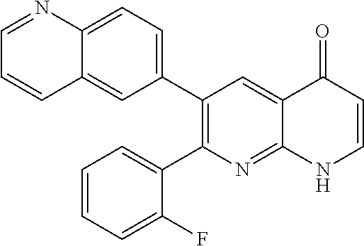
C12=CC=C(C3=C(C4=CC=CC=C4F)N=C4C(=C3)C(=O)C=CN4)C=C1C=CC=N2
